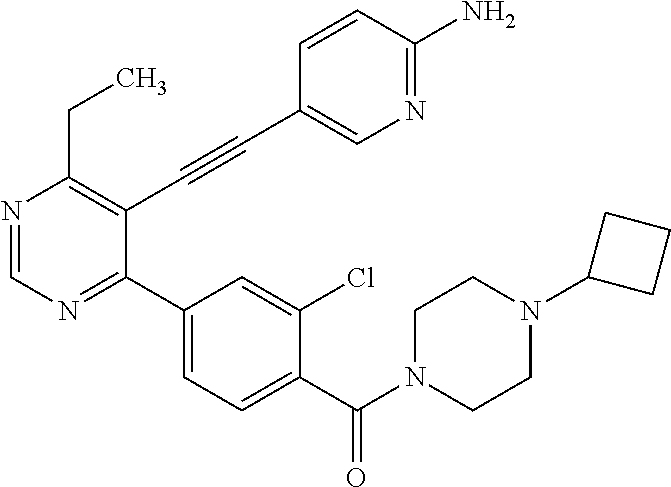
N1=CN=C(C2=CC=C(C(N3CCN(C4CCC4)CC3)=O)C(Cl)=C2)C(C#CC2=CN=C(N)C=C2)=C1CC
